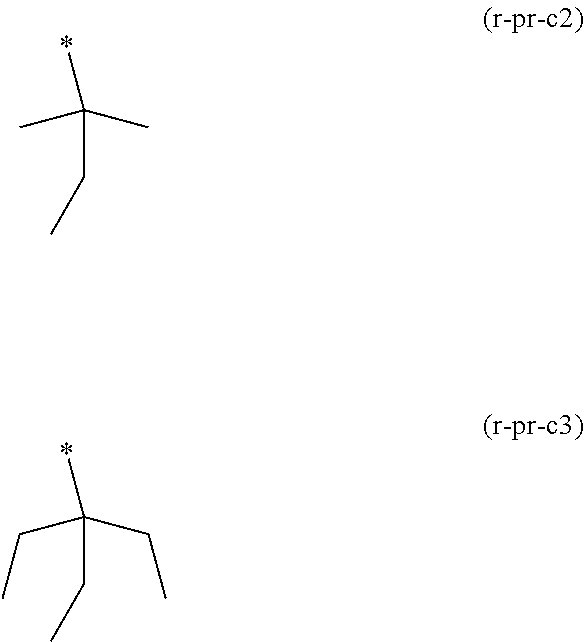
C(C(*)(C)C)C.C(C(*)(CC)CC)C
